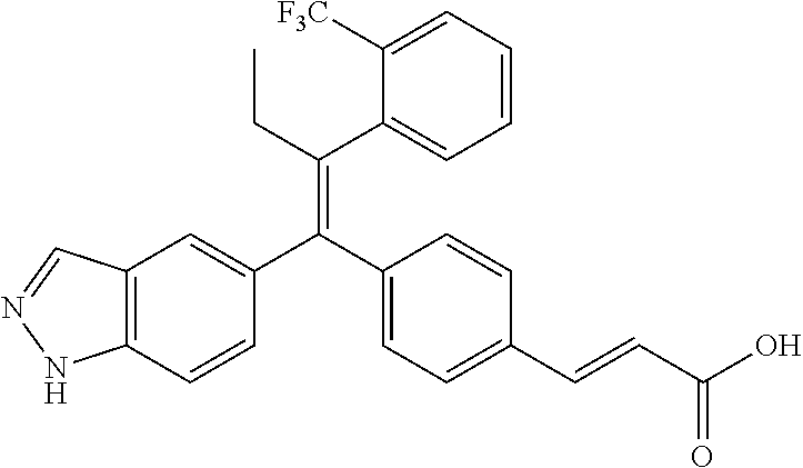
C12=C(C=CC(C(C3=CC=C(C=CC(O)=O)C=C3)=C(CC)C3=CC=CC=C3[F3C])=C1)NN=C2
